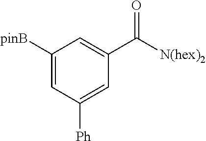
C1([pinB])=CC([Ph])=CC(C(=O)[N(hex)2])=C1
